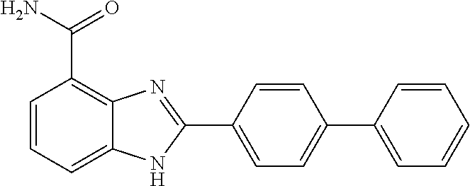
C1=CC=C2C(=C1C(N)=O)N=C(C1=CC=C(C3=CC=CC=C3)C=C1)N2
